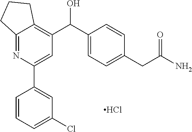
C1=C(C2=CC(Cl)=CC=C2)N=C2C(=C1C(C1=CC=C(CC(N)=O)C=C1)O)CCC2.Cl
